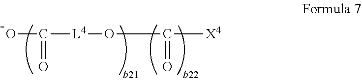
OC(=O)[L4]OC(=O)[X4]
